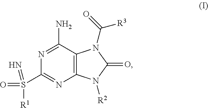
N1=C(N)C2=C(N=C1S(=O)(=N)[R1])N([R2])C(=O)N2C(=O)[R3]
